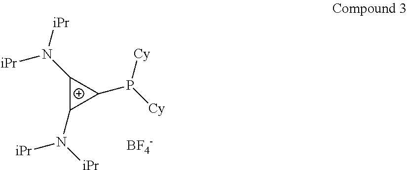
C1(N([iPr])[iPr])C(N([iPr])[iPr])C1P([Cy])[Cy].[BF4-]
